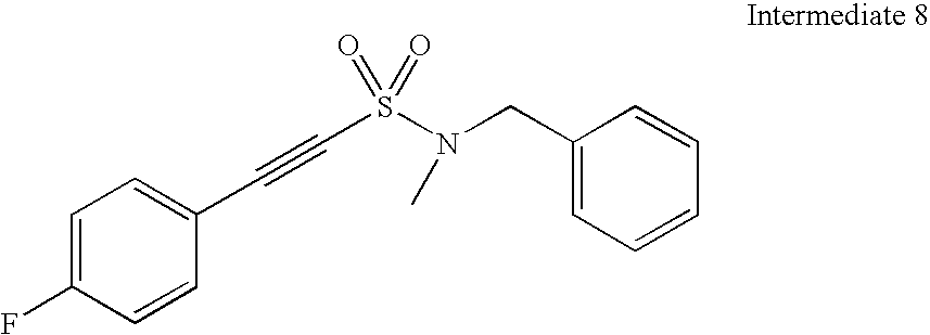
C(S(N(CC1=CC=CC=C1)C)(=O)=O)#CC1=CC=C(F)C=C1
